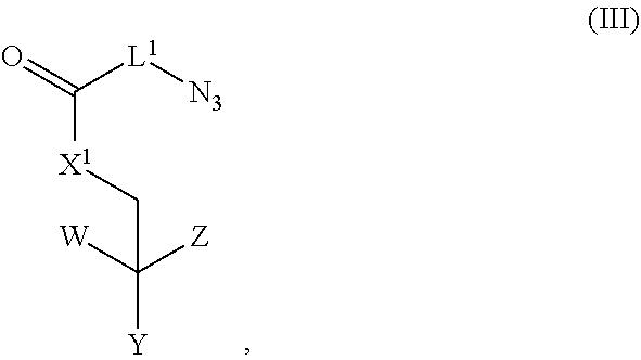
C([X1]CC([Y])([W])[Z])([L1][N3])=O
